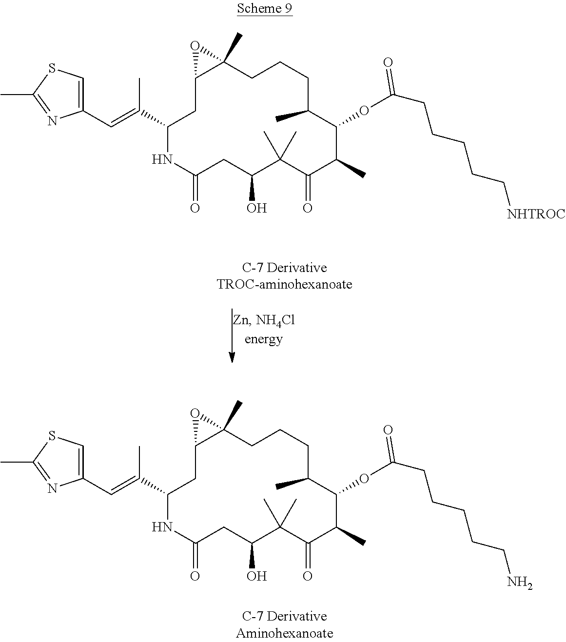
C1(C=C(C2NC(=O)CC(O)C(C)(C)C(=O)C(C)C(OC(CCCCC[NHTROC])=O)C(C)CCCC3(C)C(C2)O3)C)=CSC(C)=N1.C1(C=C(C2NC(=O)CC(O)C(C)(C)C(=O)C(C)C(OC(CCCCCN)=O)C(C)CCCC3(C)C(C2)O3)C)=CSC(C)=N1
